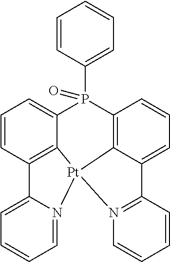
C1=CC2=C3C(=C1)P(C1=CC=CC=C1)(=O)C1=C4[Pt]3(N3=CC=CC=C23)N2=C(C4=CC=C1)C=CC=C2
